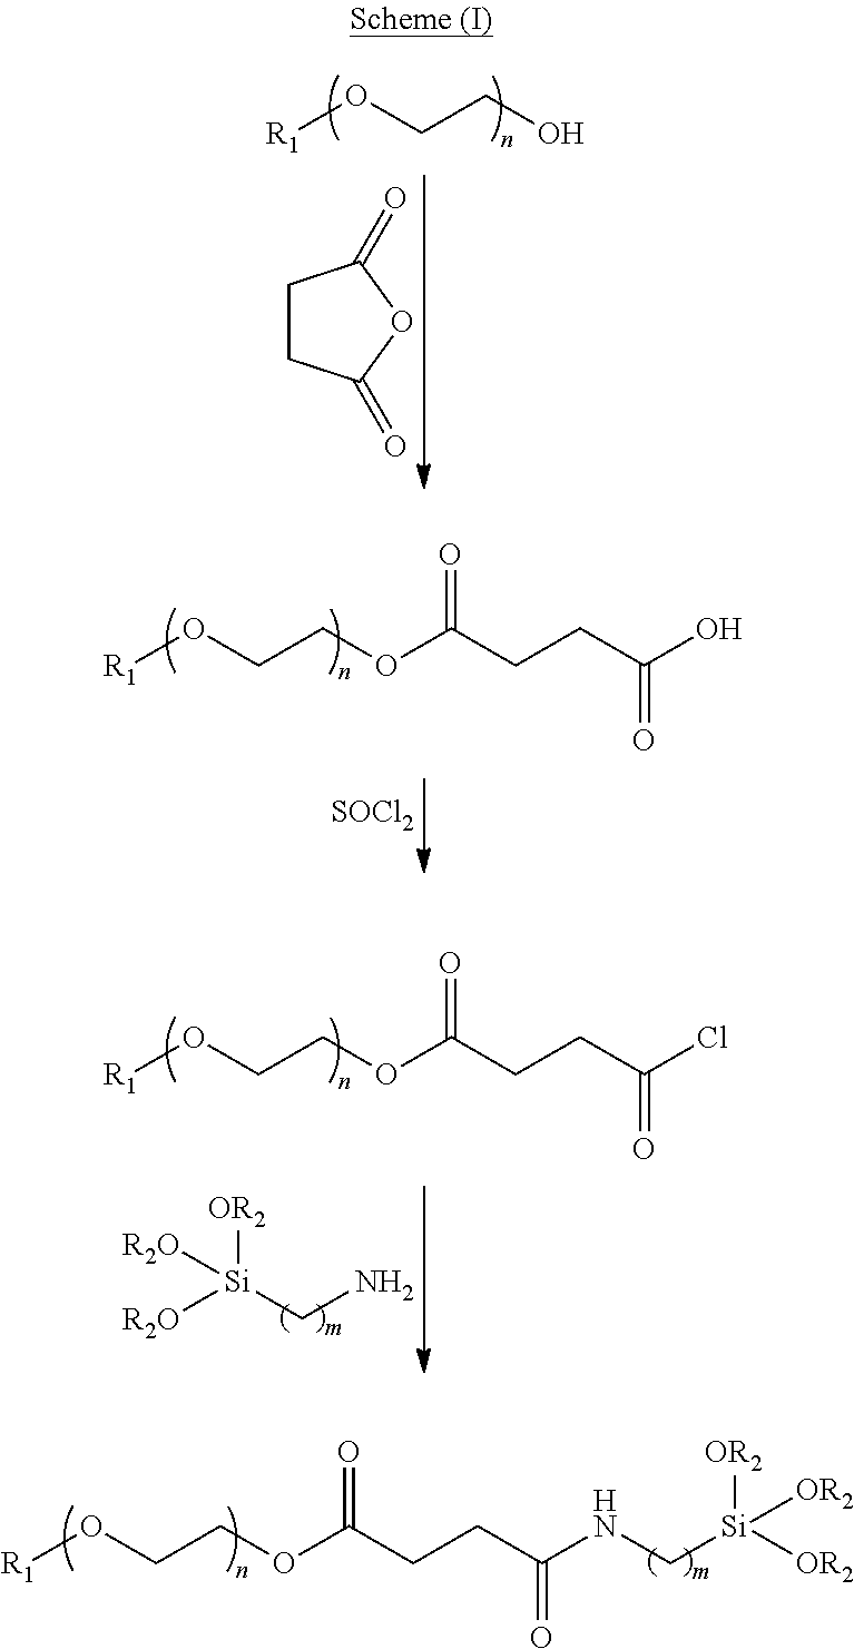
[R1]OCCO.C1CC(=O)OC1=O.[R1]OCCOC(CCC(O)=O)=O.[SOCl2].[R1]OCCOC(CCC(Cl)=O)=O.[OR2][Si](CN)([R2O])[R2O].[R1]OCCOC(CCC(NC[Si]([OR2])([OR2])[OR2])=O)=O
